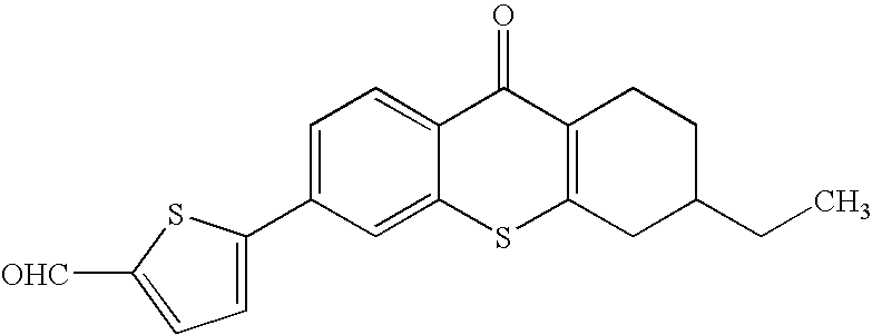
C1=C(C2=CC=C([OHC])S2)C=C2C(=C1)C(=O)C1=C(S2)CC(CC)CC1
